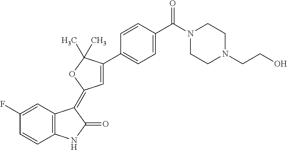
C1=C(F)C=CC2=C1C(=C1C=C(C3=CC=C(C(=O)N4CCN(CCO)CC4)C=C3)C(C)(C)O1)C(=O)N2
